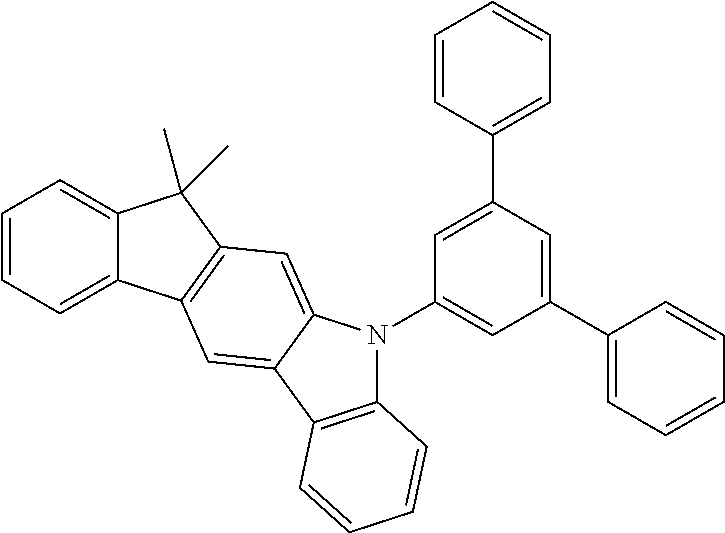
C1=CC(C2=CC(N3C4=C(C5=CC6=C(C=C35)C(C)(C)C3=CC=CC=C63)C=CC=C4)=CC(C3=CC=CC=C3)=C2)=CC=C1
